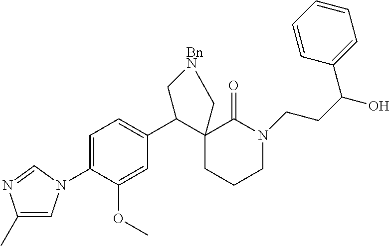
C1=C(N2C=C(C)N=C2)C(OC)=CC(C2C3(CCCN(CCC(O)C4=CC=CC=C4)C3=O)C[BnN]C2)=C1
